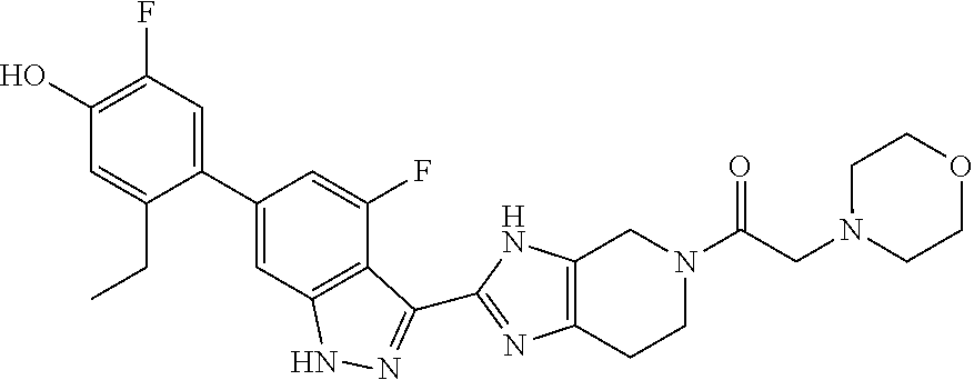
C1(O)=C(F)C=C(C2=CC3=C(C(F)=C2)C(C2=NC4=C(CN(C(CN5CCOCC5)=O)CC4)N2)=NN3)C(CC)=C1
